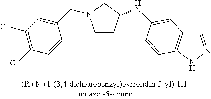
C1CC(NC2=CC3=C(NN=C3)C=C2)CN1CC1=CC(Cl)=C(Cl)C=C1
